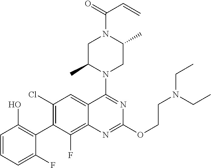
C1=CC=C(F)C(C2=C(Cl)C=C3C(=C2F)N=C(OCCN(CC)CC)N=C3N2CC(C)N(C(=O)C=C)CC2C)=C1O
